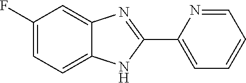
C1(F)=CC=C2C(=C1)N=C(C1=CC=CC=N1)N2
